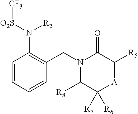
C1=CC=CC(CN2C([R8])C([R7])([R6])[A]C([R5])C2=O)=C1N([O2S][CF3])[R2]
